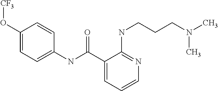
C1(O[CF3])=CC=C(NC(=O)C2=CC=CN=C2NCCCN(C)C)C=C1
